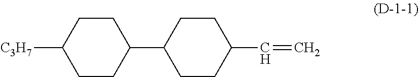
C1(C2CCC([C3H7])CC2)CCC(C=C)CC1
